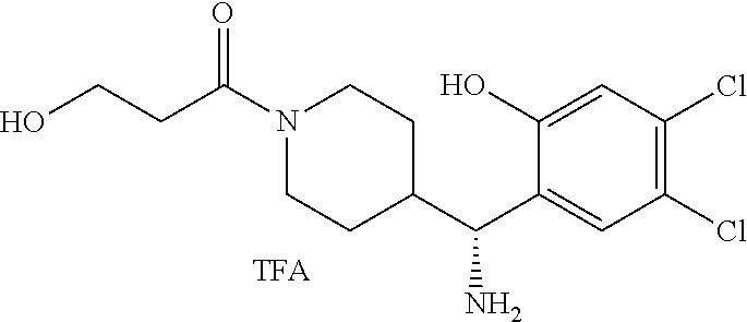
C1(C(C2CCN(C(CCO)=O)CC2)N)=CC(Cl)=C(Cl)C=C1O
